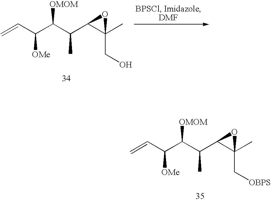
C=CC(C(C(C1C(C)(CO)O1)C)[OMOM])[OMe].C=CC(C(C(C1C(C)(C[OBPS])O1)C)[OMOM])[OMe]
